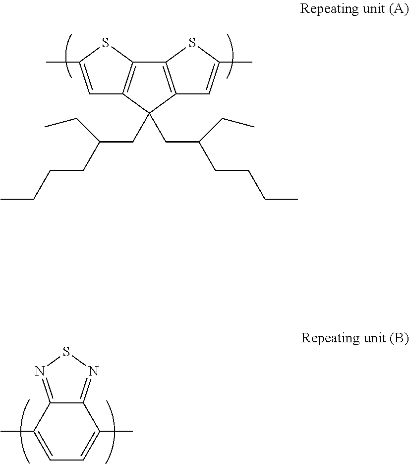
C1=C(C)C2=NSN=C2C(C)=C1.C1=C(C)SC2=C1C(CC(CCCC)CC)(CC(CCCC)CC)C1=C2SC(C)=C1
